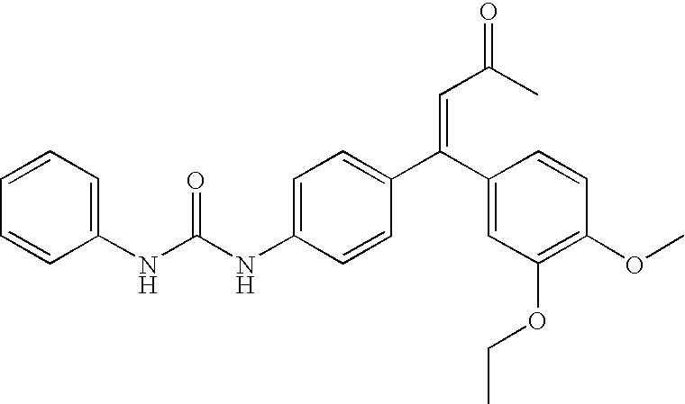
C1=C(C(C2=CC(OCC)=C(OC)C=C2)=CC(C)=O)C=CC(NC(NC2=CC=CC=C2)=O)=C1
